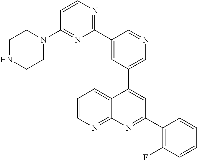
C1=C(C2=NC=CC(N3CCNCC3)=N2)C=NC=C1C1=CC(C2=C(F)C=CC=C2)=NC2=NC=CC=C12
